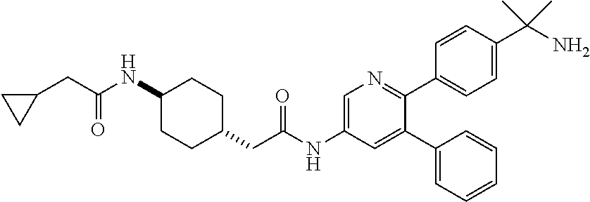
C1(NC(CC2CC2)=O)CCC(CC(NC2=CN=C(C3=CC=C(C(N)(C)C)C=C3)C(C3=CC=CC=C3)=C2)=O)CC1
